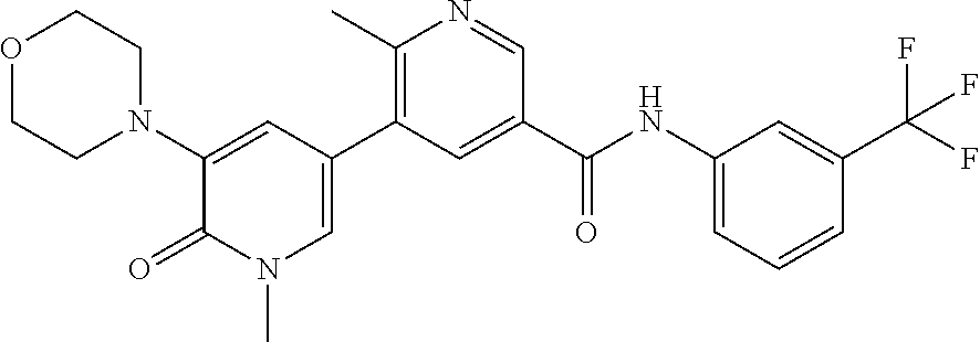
O1CCN(C2=CC(C3=C(C)N=CC(C(NC4=CC=CC(C(F)(F)F)=C4)=O)=C3)=CN(C)C2=O)CC1
